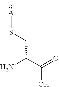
C(C(C(=O)O)N)S[A]
